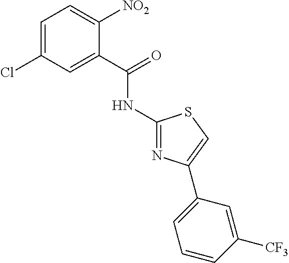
C1(NC(C2=CC(Cl)=CC=C2[NO2])=O)=NC(C2=CC=CC([CF3])=C2)=CS1
